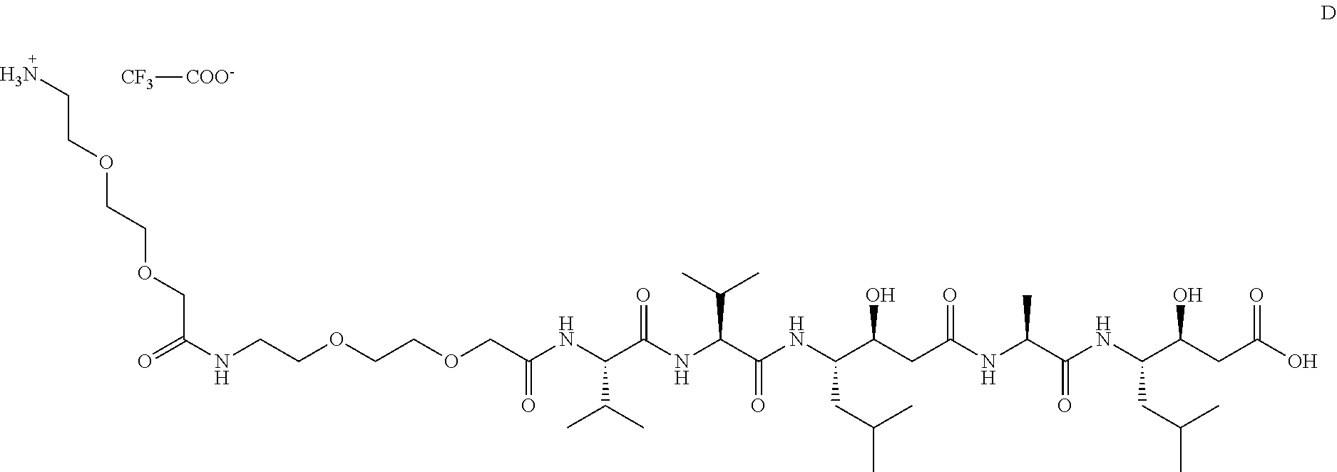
NCCOCCOCC(NCCOCCOCC(NC(C(NC(C(NC(C(CC(NC(C(NC(CC(C)C)C(CC(O)=O)O)=O)C)=O)O)CC(C)C)=O)C(C)C)=O)C(C)C)=O)=O.[CF3][COO-]
